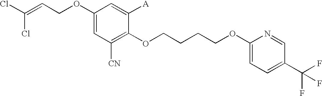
C1(OCC=C(Cl)Cl)=CC([CN])=C(OCCCCOC2=CC=C(C(F)(F)F)C=N2)C([A])=C1
